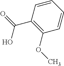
C1(C(=O)O)=C(OC)C=CC=C1
